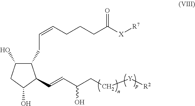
C1(CC=CCCCC([X][R7])=O)C(O)CC(O)C1C=CC(CC[Y][R2])O
